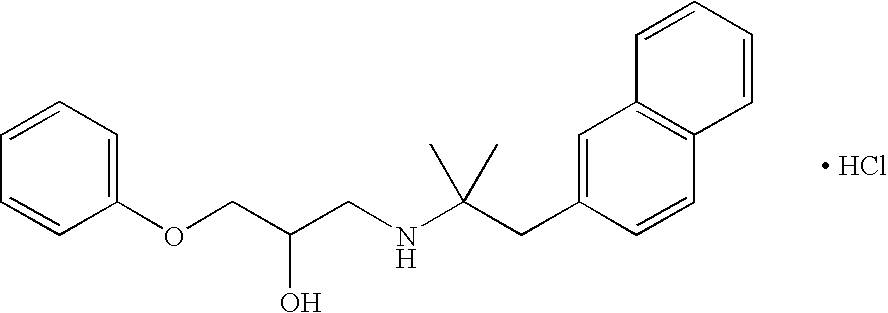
O(CC(CNC(CC1=CC2=C(C=C1)C=CC=C2)(C)C)O)C1=CC=CC=C1.[ HCl]
